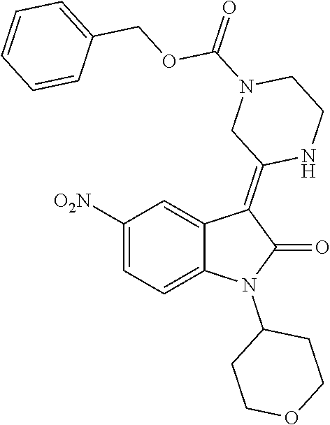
C1([O2N])=CC=C2C(=C1)C(=C1NCCN(C(=O)OCC3=CC=CC=C3)C1)C(=O)N2C1CCOCC1
